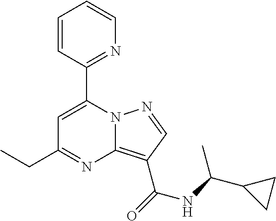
C1=C(C2=NC=CC=C2)N2C(=C(C(=O)NC(C3CC3)C)C=N2)N=C1CC
